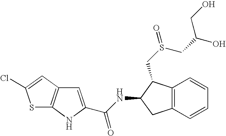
C1=C(C(NC2CC3=C(C2CS(CC(O)CO)=O)C=CC=C3)=O)NC2=C1C=C(Cl)S2
